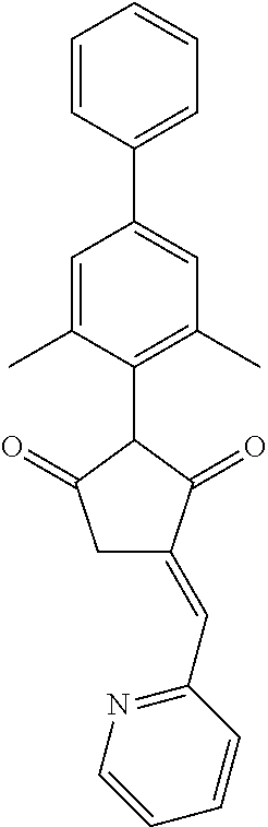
C1=C(C)C(C2C(=O)CC(=CC3=NC=CC=C3)C2=O)=C(C)C=C1C1=CC=CC=C1
